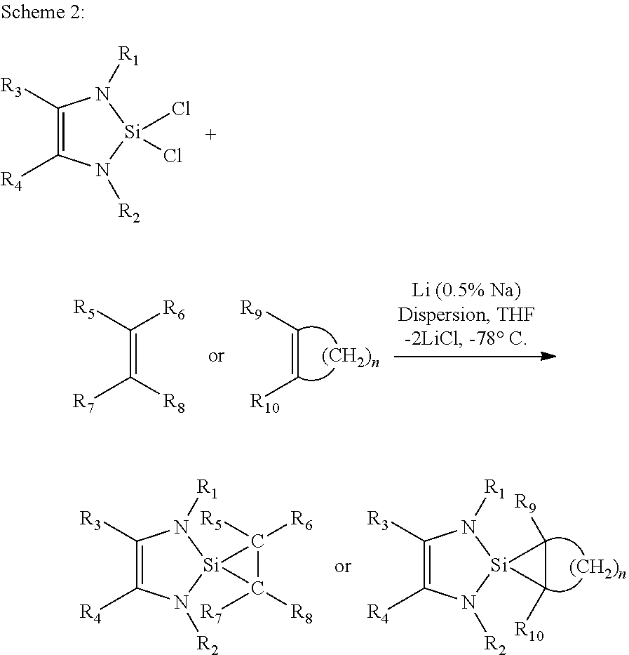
C(=C[R10])[R9].C(=C([R8])[R7])([R5])[R6].C1([R3])=C([R4])N([R2])[Si]2(N1[R1])C([R10])C2[R9].C1([R3])=C([R4])N([R2])[Si]2(N1[R1])C([R8])([R7])C2([R6])[R5].C1([R3])=C([R4])N([R2])[Si](Cl)(Cl)N1[R1]
